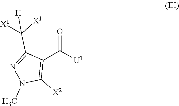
N1=C(C([X1])([X1])[H])C(C([U1])=O)=C([X2])N1C
